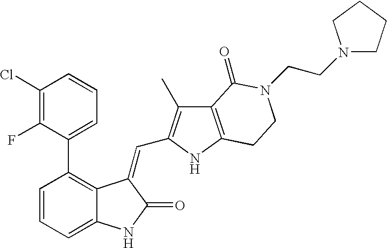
C1=CC(C2=CC=CC(Cl)=C2F)=C2C(=C1)NC(=O)C2=CC1=C(C)C2=C(N1)CCN(CCN1CCCC1)C2=O
